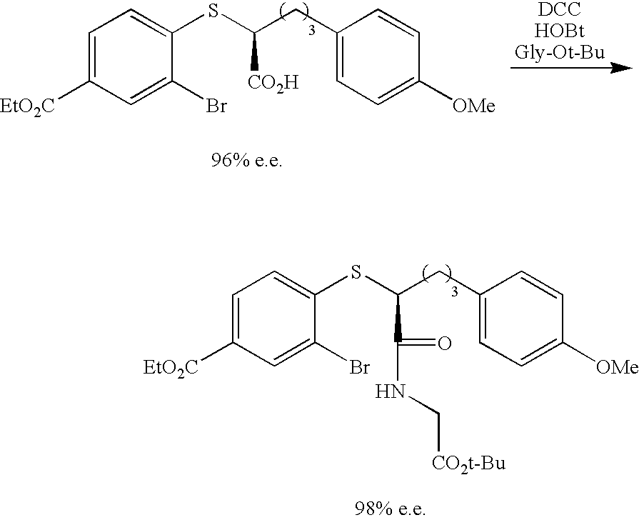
C1=C([EtO2C])C=C(Br)C(SC(CC2=CC=C([OMe])C=C2)[CO2H])=C1.C1=C([EtO2C])C=C(Br)C(SC(CC2=CC=C([OMe])C=C2)C(NC[CO2t-Bu])=O)=C1
